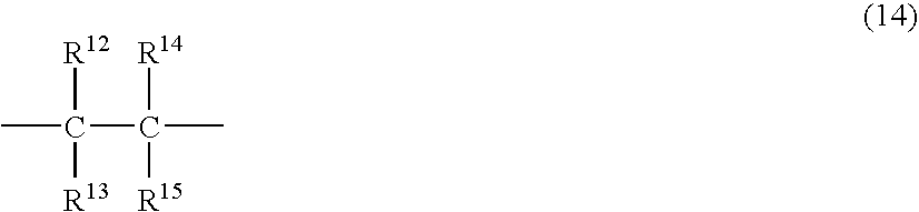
CC([R12])([R13])C(C)([R14])[R15]
